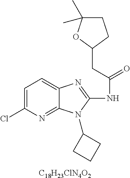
C1=C(Cl)N=C2C(=C1)N=C(NC(=O)CC1CCC(C)(C)O1)N2C1CCC1.[C18H23ClN4O2]
